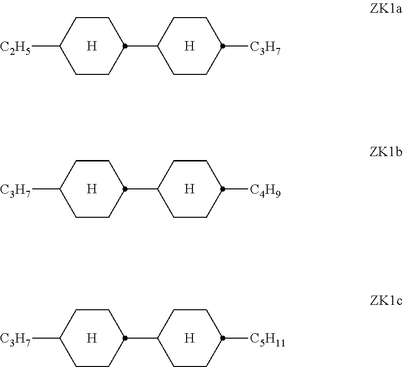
C1(C2CCC([C2H5])CC2)CCC([C3H7])CC1.[H].[H].C1(C2CCC([C3H7])CC2)CCC([C4H9])CC1.[H].[H].C1(C2CCC([C3H7])CC2)CCC([C5H11])CC1.[H].[H]
